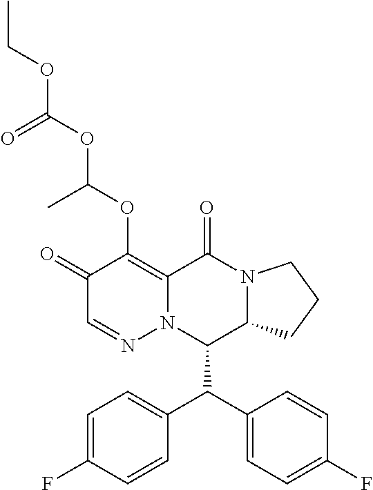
C1(=O)C=NN2C(=C1OC(OC(OCC)=O)C)C(=O)N1C(C2C(C2=CC=C(F)C=C2)C2=CC=C(F)C=C2)CCC1
